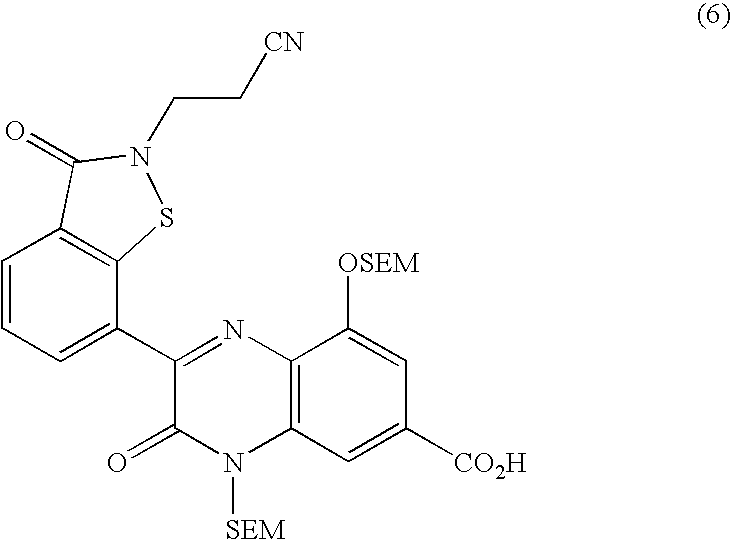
C1=CC=C(C2=NC3=C(N([SEM])C2=O)C=C([CO2H])C=C3[OSEM])C2=C1C(=O)N(CC[CN])S2
